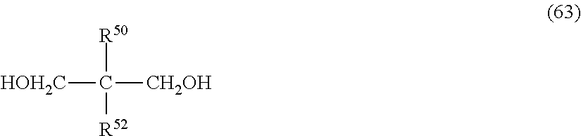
[HOH2C]C([R50])([R52])[CH2OH]
